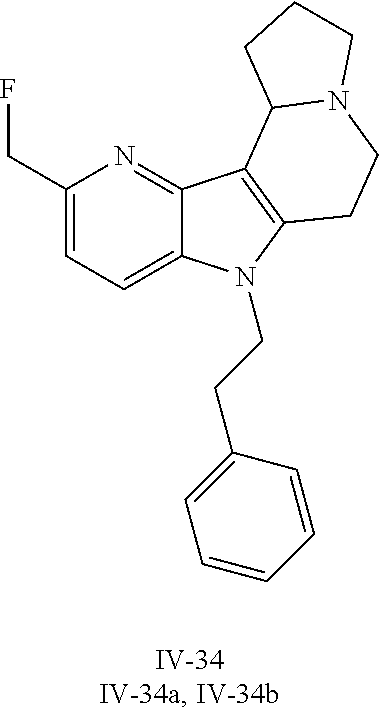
C1(CF)=CC=C2C(=N1)C1=C(N2CCC2=CC=CC=C2)CCN2C1CCC2
